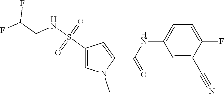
S(C1=CN(C)C(C(=O)NC2=CC=C(F)C(C#N)=C2)=C1)(NCC(F)F)(=O)=O
